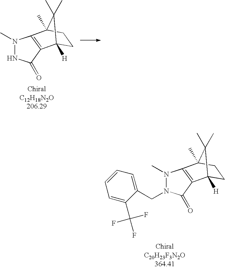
N1(C)NC(=O)C2=C1C1(C)CCC2([H])C1(C)C.N1(C)N(CC2=CC=CC=C2C(F)(F)F)C(=O)C2=C1C1(C)CCC2([H])C1(C)C
